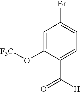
C1=C(O[F3C])C(C(=O)[H])=CC=C1Br
